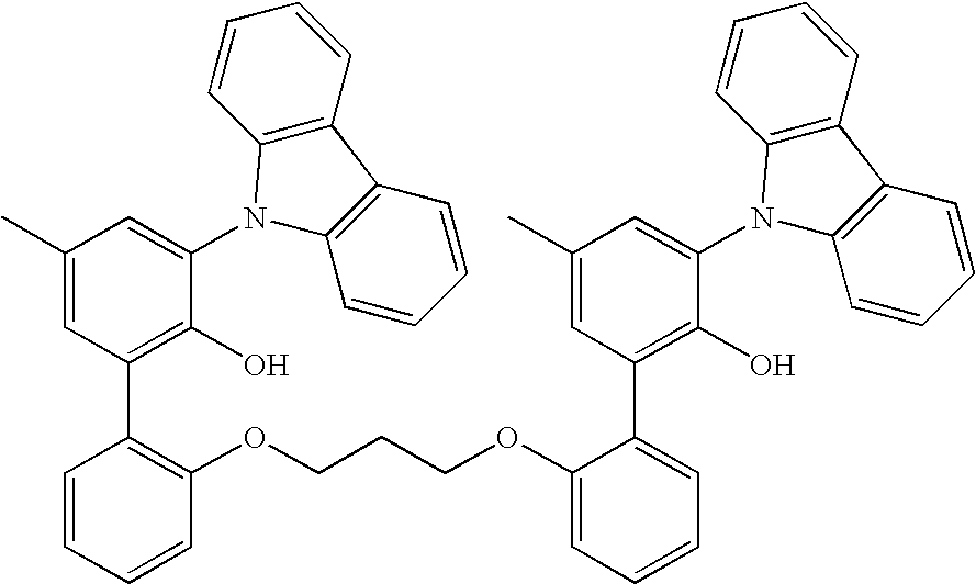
C1(C)=CC(C2=C(OCCCOC3=CC=CC=C3C3=C(O)C(N4C5=C(C6=C4C=CC=C6)C=CC=C5)=CC(C)=C3)C=CC=C2)=C(O)C(N2C3=C(C4=C2C=CC=C4)C=CC=C3)=C1
